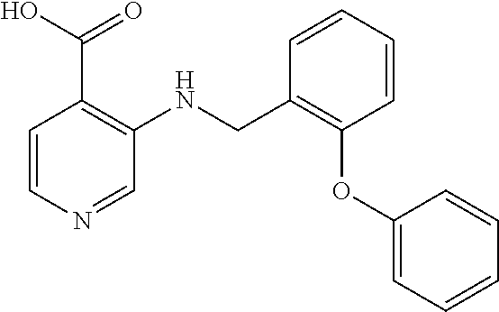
C1(CNC2=C(C(O)=O)C=CN=C2)=C(OC2=CC=CC=C2)C=CC=C1
